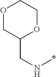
O1CC(CN*)OCC1
